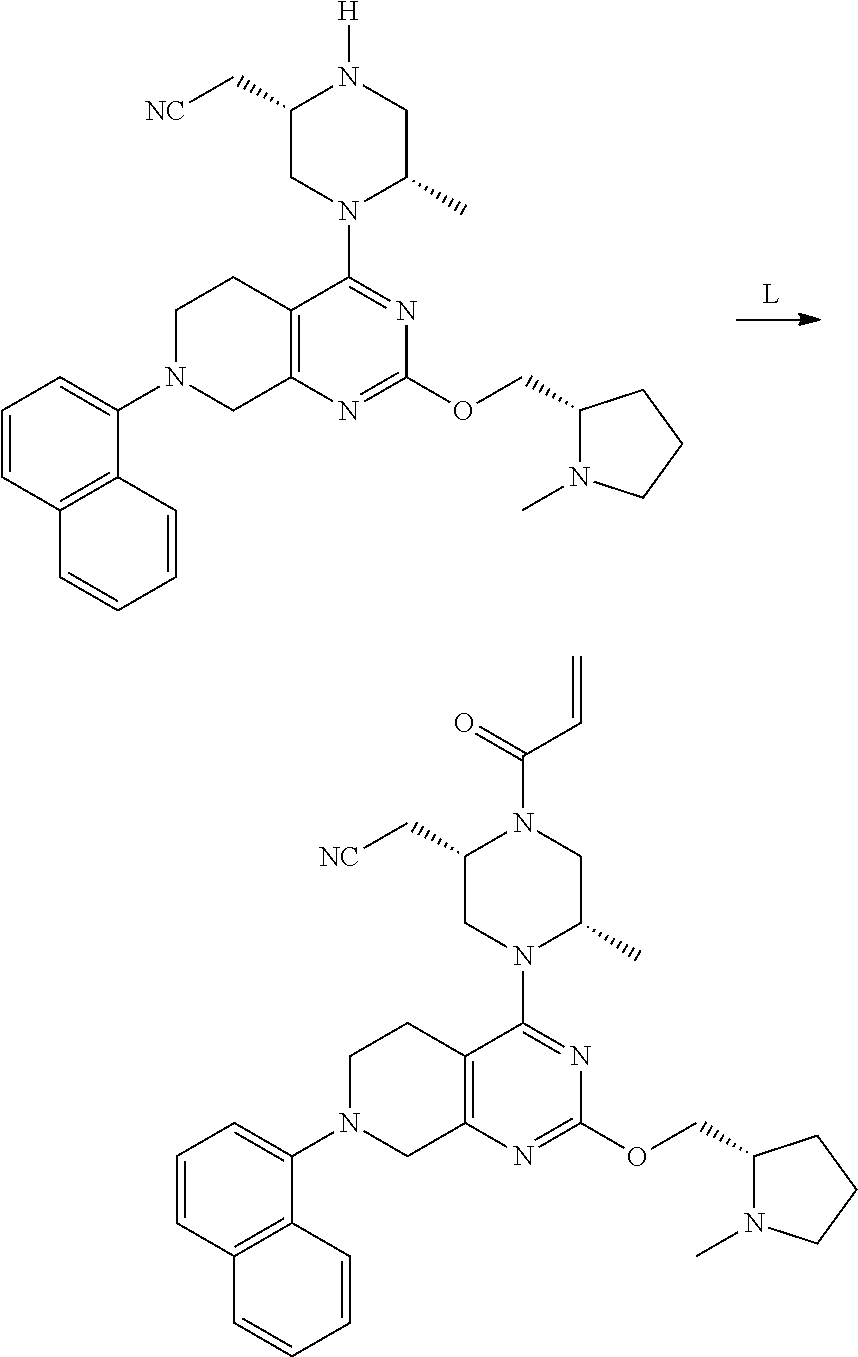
C1(C[NC])CN(C2=NC(OCC3N(C)CCC3)=NC3=C2CCN(C2=CC=CC4=C2C=CC=C4)C3)C(C)CN1[H].C1(C[NC])CN(C2=NC(OCC3N(C)CCC3)=NC3=C2CCN(C2=CC=CC4=C2C=CC=C4)C3)C(C)CN1C(=O)C=C
